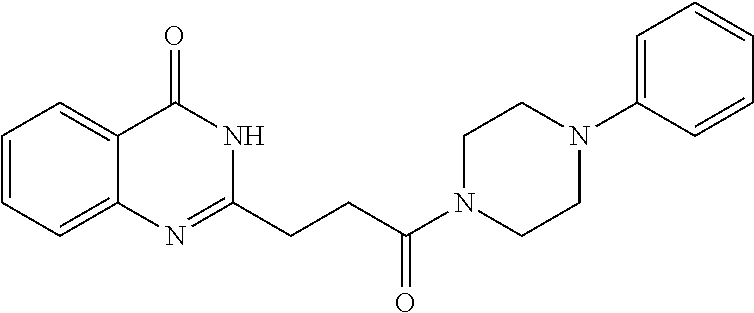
C1=CC=C2C(=C1)C(=O)NC(CCC(N1CCN(C3=CC=CC=C3)CC1)=O)=N2
